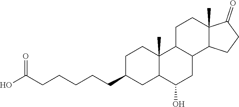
C1C(CCCCCC(O)=O)CC2C(C)(C1)C1C(CC2O)C2C(C)(CC1)C(=O)CC2
